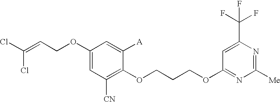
C1(OCC=C(Cl)Cl)=CC([CN])=C(OCCCOC2=NC([Me])=NC(C(F)(F)F)=C2)C([A])=C1
